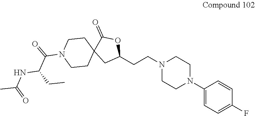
C1(N2CCN(CCC3OC(=O)C4(C3)CCN(C(=O)C(CC)NC(C)=O)CC4)CC2)=CC=C(F)C=C1
